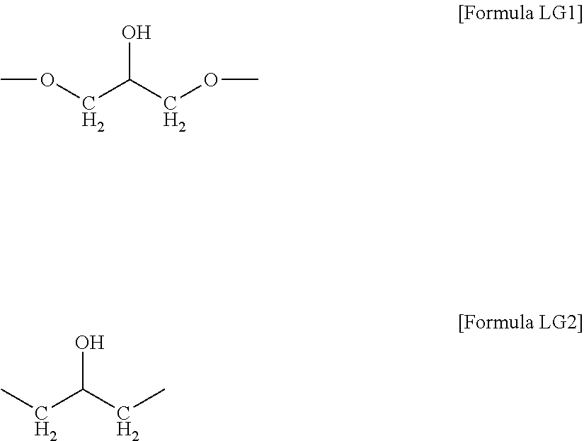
O(CC(COC)O)C.CCC(CC)O
